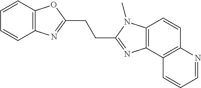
C1=CC2=C(C=C1)N=C(CCC1=NC3=C(N1C)C=CC1=C3C=CC=N1)O2
